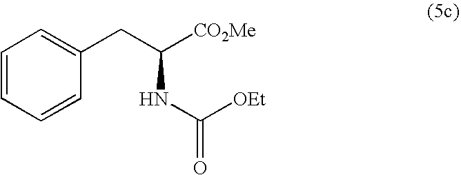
C1=CC=CC(CC([CO2Me])NC(=O)[OEt])=C1
